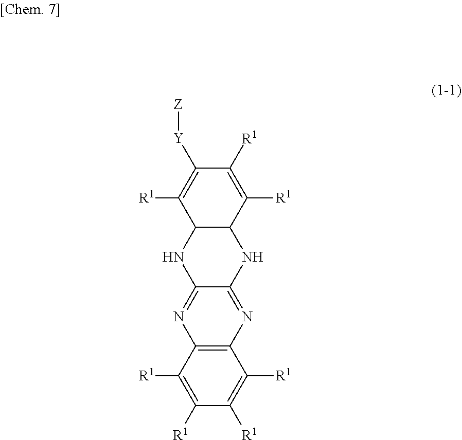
N1C2=NC3=C(N=C2NC2C1C([R1])=C([Y][Z])C([R1])=C2[R1])C([R1])=C([R1])C([R1])=C3[R1]
